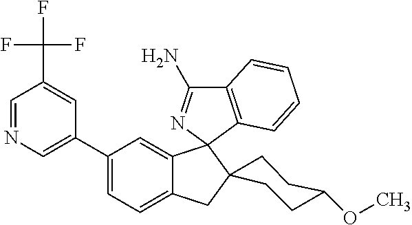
C1(C2=CN=CC(C(F)(F)F)=C2)=CC=C2C(=C1)C1(N=C(N)C3=C1C=CC=C3)C1(C2)CCC(OC)CC1
